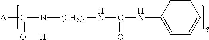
[A]C(=O)N([(CH2)6]NC(=O)NC1=CC=CC=C1)[H]
